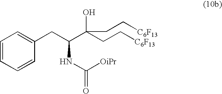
C1=CC=CC(CC(C(CC[C6F13])(O)CC[C6F13])NC([OiPr])=O)=C1
